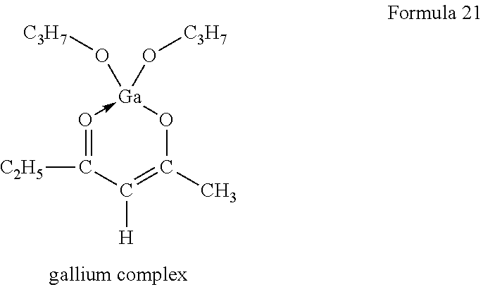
O1->[Ga](O[C3H7])(O[C3H7])OC(C)=C([H])C=1[C2H5]
